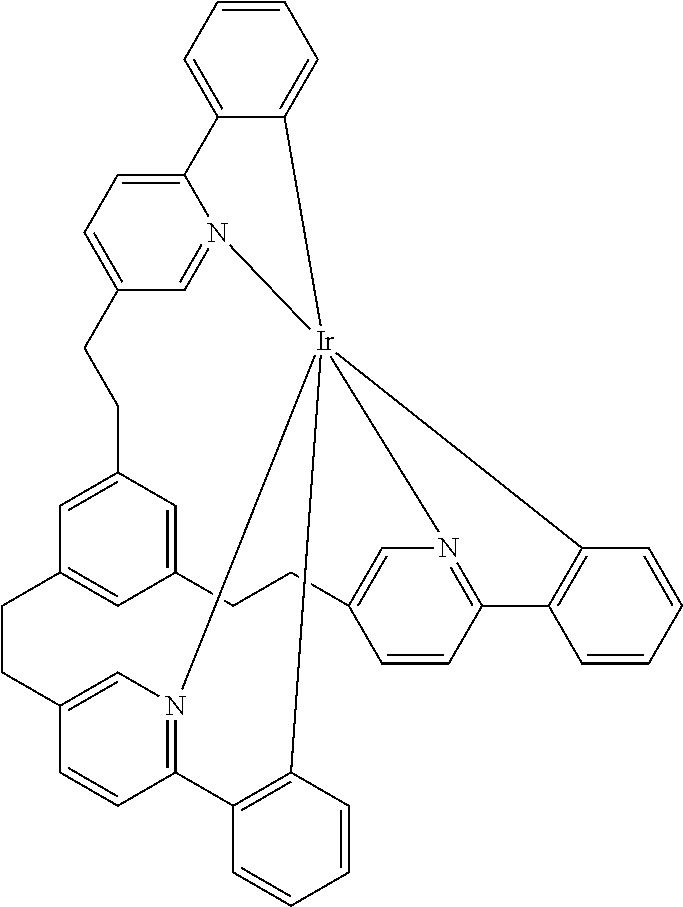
C12=C(C=CC=C1)[Ir]1345N6=C2C=CC(=C6)CCC2=CC(=CC(=C2)CCC2=CC=C(N1=C2)C1=CC=CC=C13)CCC1=CN4=C(C=C1)C1=C5C=CC=C1
